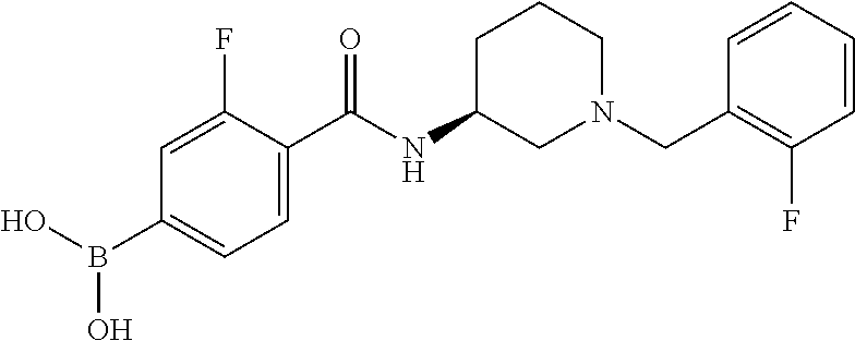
C1(F)=CC(B(O)O)=CC=C1C(NC1CN(CC2=C(F)C=CC=C2)CCC1)=O
